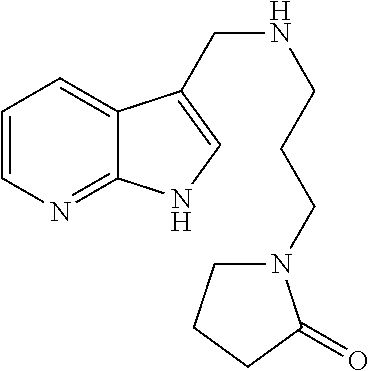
C1=CN=C2C(=C1)C(CNCCCN1CCCC1=O)=CN2
